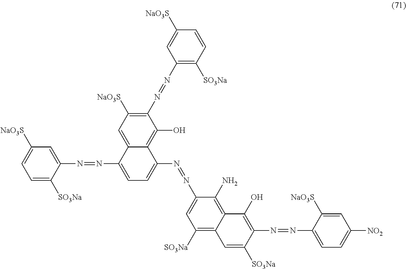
C1=C([SO3Na])C(N=NC2=CC=C(N=NC3=CC([SO3Na])=C4C(=C3N)C(O)=C(N=NC3=CC=C([NO2])C=C3[NaO3S])C([SO3Na])=C4)C3=C(O)C(N=NC4=C([SO3Na])C=CC([NaO3S])=C4)=C([NaO3S])C=C23)=CC([NaO3S])=C1
